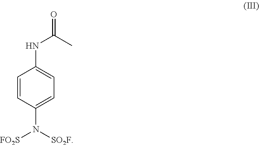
C1=CC(N([SO2F])[FO2S])=CC=C1NC(C)=O
